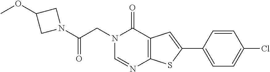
N1=CN(CC(N2CC(OC)C2)=O)C(=O)C2=C1SC(C1=CC=C(Cl)C=C1)=C2
